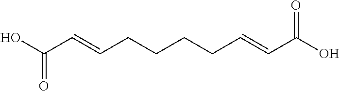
O=C(O)C=CCCCCC=CC(O)=O
